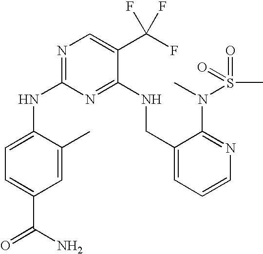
C1(NC2=NC=C(C(F)(F)F)C(NCC3=CC=CN=C3N(S(C)(=O)=O)C)=N2)=CC=C(C(N)=O)C=C1C
